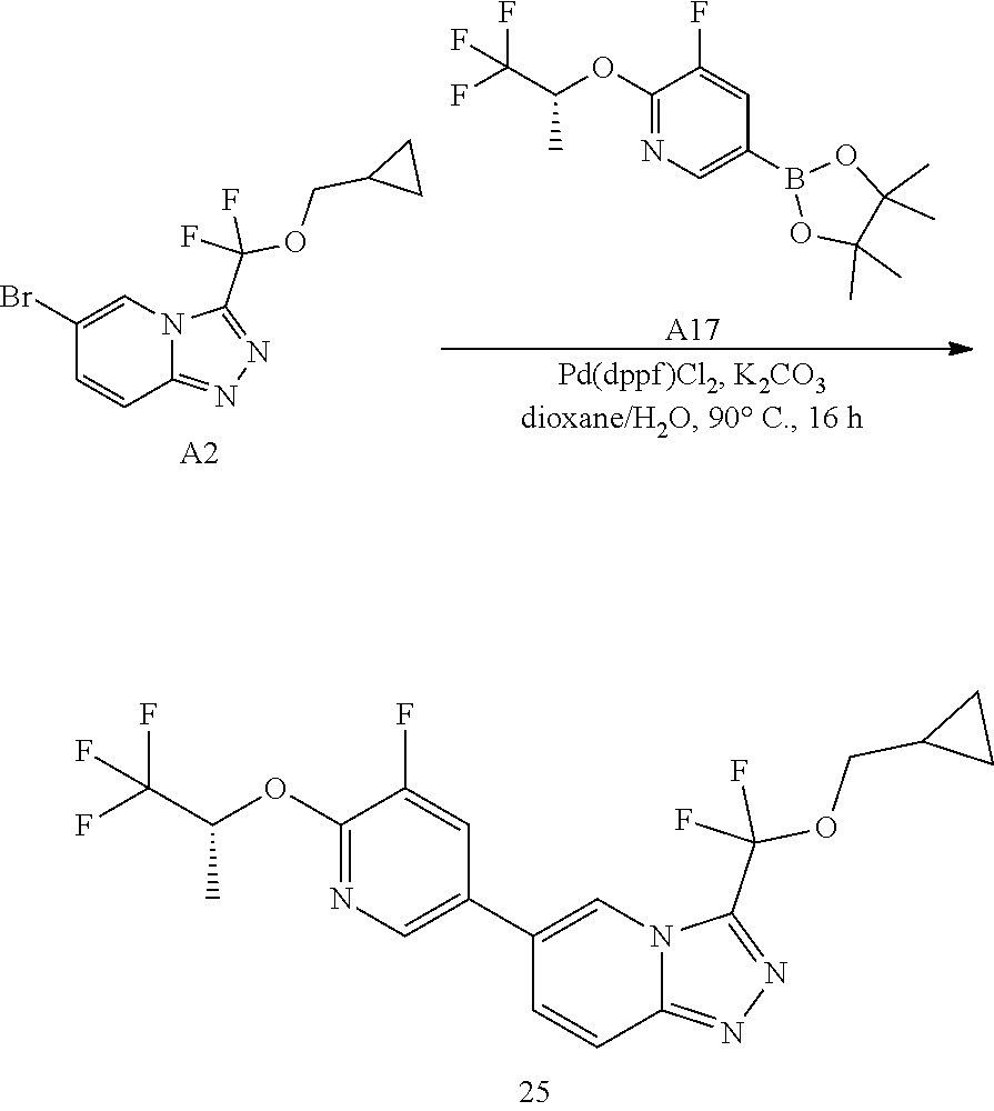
O1B(C2=CN=C(OC(C(F)(F)F)C)C(F)=C2)OC(C)(C)C1(C)C.[A17].C12=NN=C(C(OCC3CC3)(F)F)N1C=C(Br)C=C2.[A2].C12=NN=C(C(OCC3CC3)(F)F)N1C=C(C1=CN=C(OC(C(F)(F)F)C)C(F)=C1)C=C2
